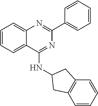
C1=CC=C2C(=C1)N=C(C1=CC=CC=C1)N=C2NC1CC2=C(C=CC=C2)C1
